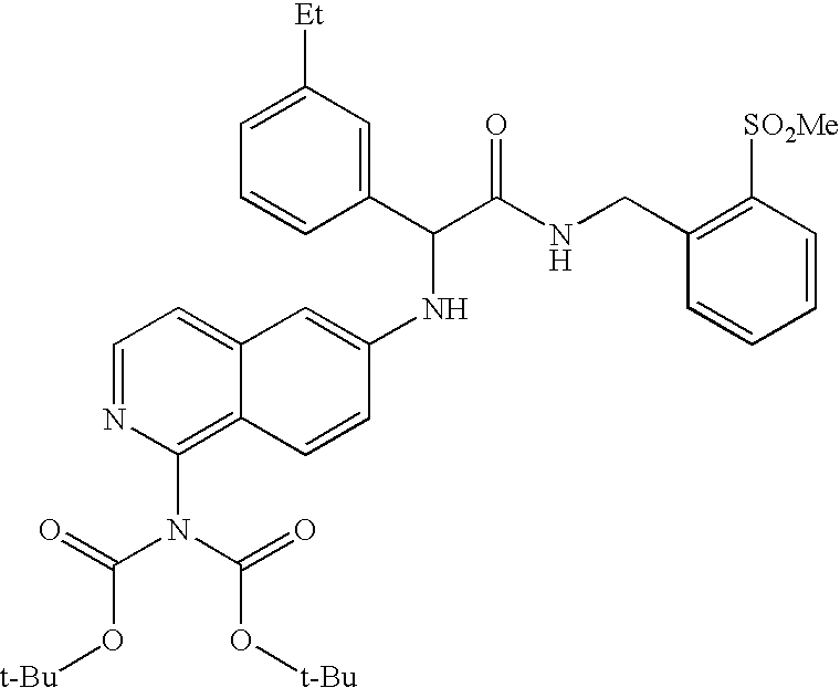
C1=NC(N(C(=O)O[t-Bu])C(=O)O[t-Bu])=C2C(=C1)C=C(NC(C(NCC1=C([SO2Me])C=CC=C1)=O)C1=CC([Et])=CC=C1)C=C2
